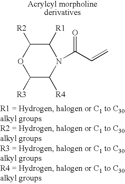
N1(C(C=C)=O)C([R1])C([R2])OC([R3])C1[R4]
